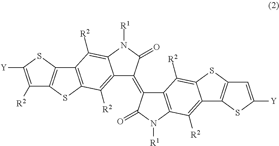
C1([R2])=C([Y])SC2=C1SC1=C2C([R2])=C2C(=C1[R2])C(=C1C3=C(N([R1])C1=O)C([R2])=C1C(=C3[R2])SC3=C1SC([Y])=C3)C(=O)N2[R1]
